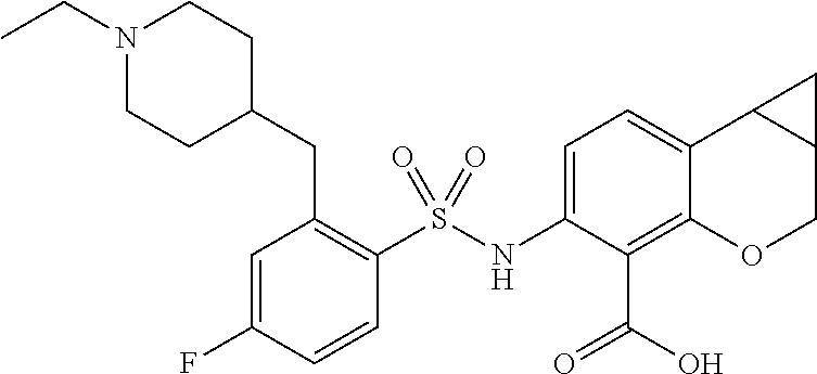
C1(NS(C2=C(CC3CCN(CC)CC3)C=C(F)C=C2)(=O)=O)=CC=C2C(=C1C(O)=O)OCC1C2C1
